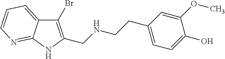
C1(Br)=C(CNCCC2=CC=C(O)C(OC)=C2)NC2=NC=CC=C12
